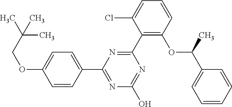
N1=C(O)N=C(C2=CC=C(OCC(C)(C)C)C=C2)N=C1C1=C(OC(C2=CC=CC=C2)C)C=CC=C1Cl
